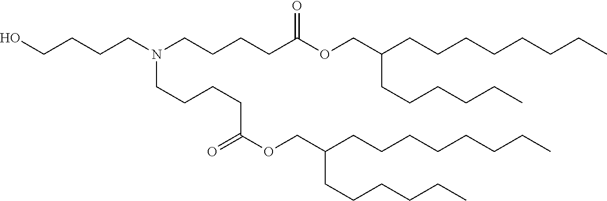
C(CCN(CCCCC(OCC(CCCCCCCC)CCCCCC)=O)CCCCC(OCC(CCCCCCCC)CCCCCC)=O)CO
